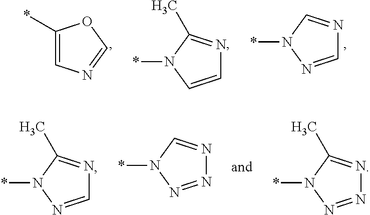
*N1C(C)=NN=N1.*N1C(C)=NC=N1.*N1C=NN=N1.C1=NC=C(*)O1.*N1C=NC=N1.*N1C(C)=NC=C1
